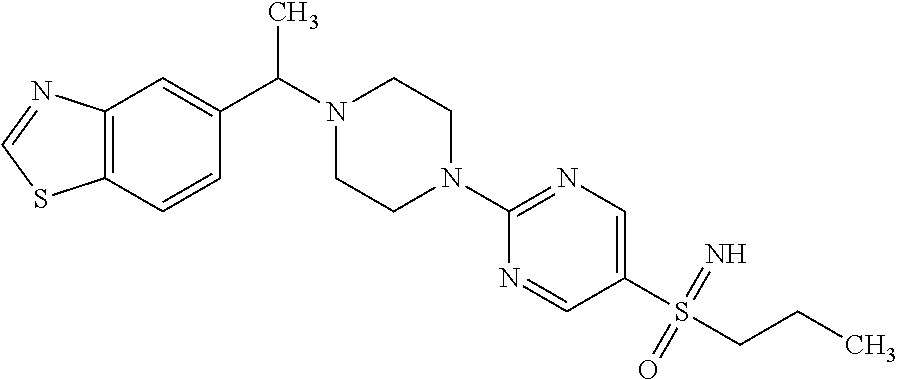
C12=C(C=CC(C(N3CCN(C4=NC=C(S(CCC)(=N)=O)C=N4)CC3)C)=C1)SC=N2
